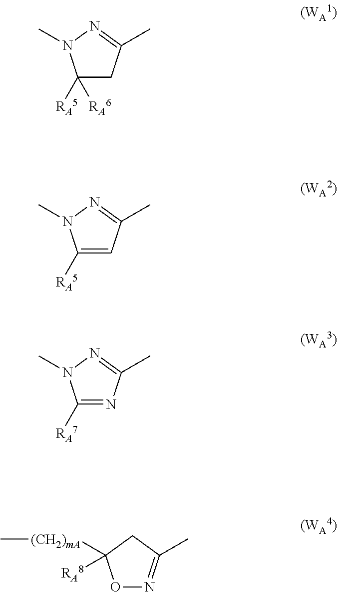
C1([RA5])([RA6])CC(C)=NN1C.C1([RA5])=CC(C)=NN1C.C1([RA7])=NC(C)=NN1C.O1N=C(C)CC1([RA8])[(CH2)mA]C
